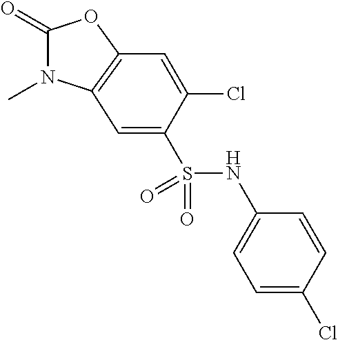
C1(=O)N(C)C2=C(O1)C=C(Cl)C(S(NC1=CC=C(Cl)C=C1)(=O)=O)=C2
